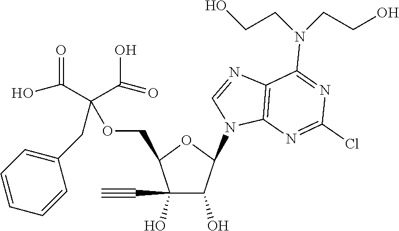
C1(C#C)(O)C(O)C(N2C=NC3=C2N=C(Cl)N=C3N(CCO)CCO)OC1COC(C(=O)O)(CC1=CC=CC=C1)C(O)=O
